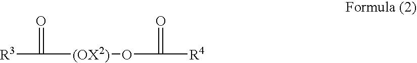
[R3]C(=O)[(OX2)]OC(=O)[R4]
